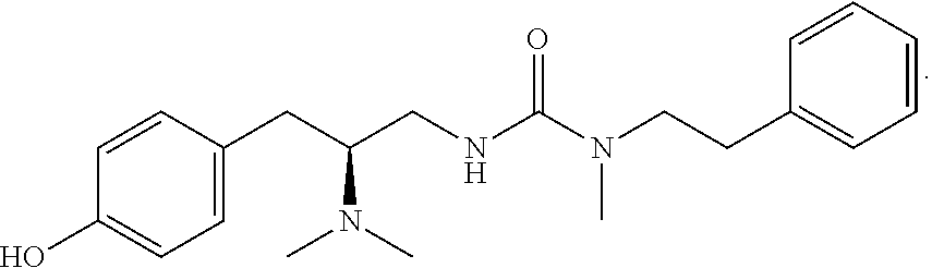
C1=CC(CC(CNC(N(CCC2=CC=CC=C2)C)=O)N(C)C)=CC=C1O
